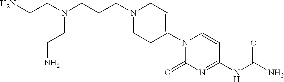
N1(C2=CCN(CCCN(CCN)CCN)CC2)C(=O)N=C(NC(N)=O)C=C1
